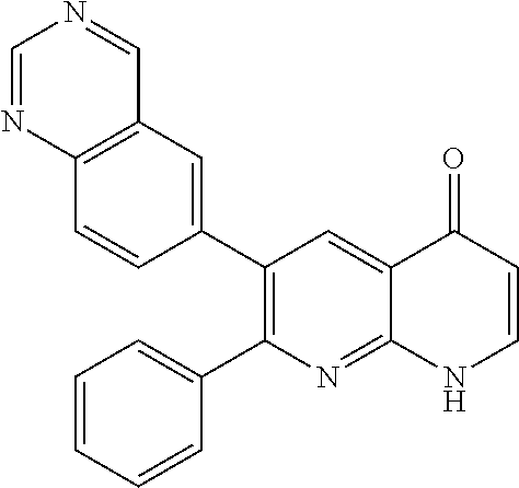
C12=C(C=C(C3=C(C4=CC=CC=C4)N=C4C(=C3)C(=O)C=CN4)C=C1)C=NC=N2
